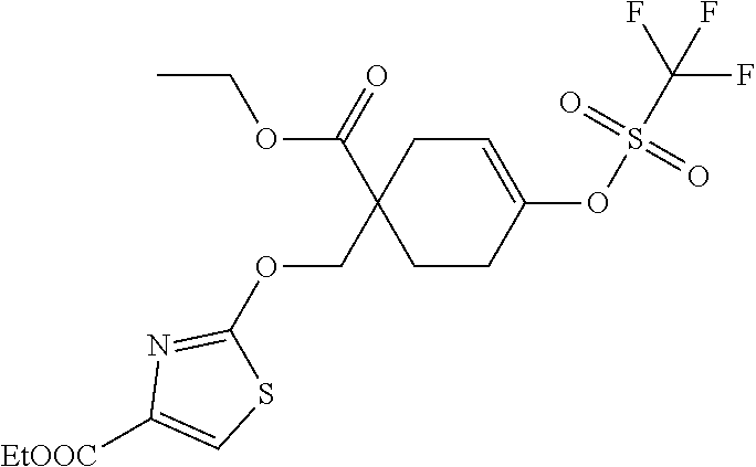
C1=C(OS(C(F)(F)F)(=O)=O)CCC(C(=O)OCC)(COC2=NC([EtOOC])=CS2)C1
